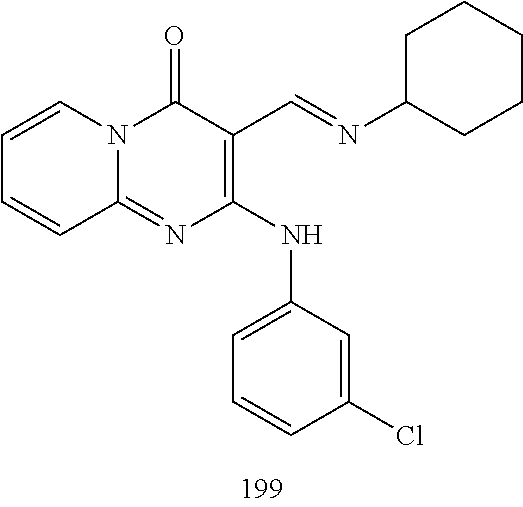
C1=CC=CC2=NC(NC3=CC=CC(Cl)=C3)=C(C=NC3CCCCC3)C(=O)N12
